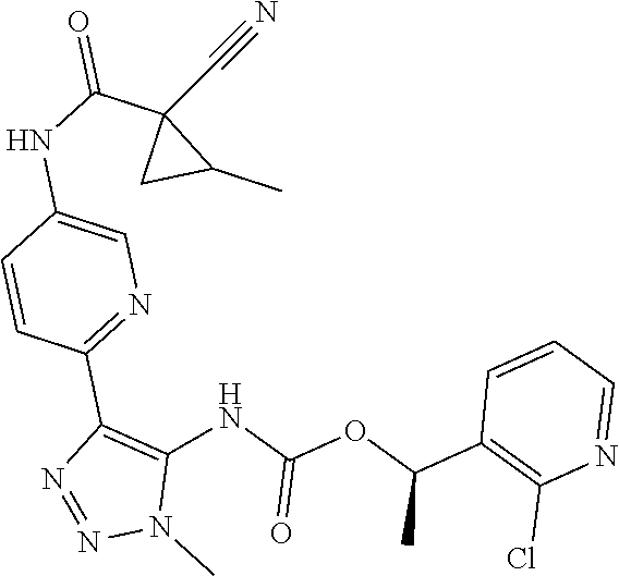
C1=NC(Cl)=C(C(OC(NC2=C(C3=NC=C(NC(C4(C#N)CC4C)=O)C=C3)N=NN2C)=O)C)C=C1
